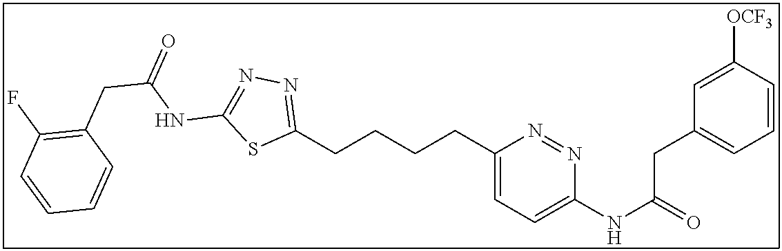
C1(CCCCC2=CC=C(NC(=O)CC3=CC=CC([OCF3])=C3)N=N2)=NN=C(NC(CC2=C(F)C=CC=C2)=O)S1
